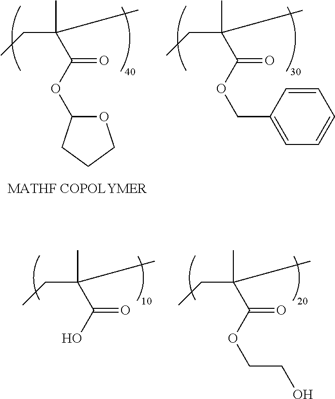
CCC(C)(C)C(O)=O.CCC(C)(C)C(OCCO)=O.CCC(C)(C)C(OCC1=CC=CC=C1)=O.CCC(C)(C)C(OC1OCCC1)=O
